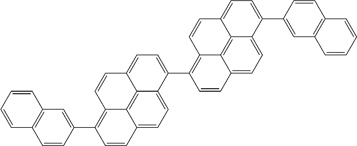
C1=CC(C2=C3C4=C5C(=CC=C(C6=C7C8=C9C(=CC=C(C%10=CC%11=C(C=C%10)C=CC=C%11)C9=CC=C8C=C6)C=C7)C5=CC=C4C=C2)C=C3)=CC2=C1C=CC=C2
